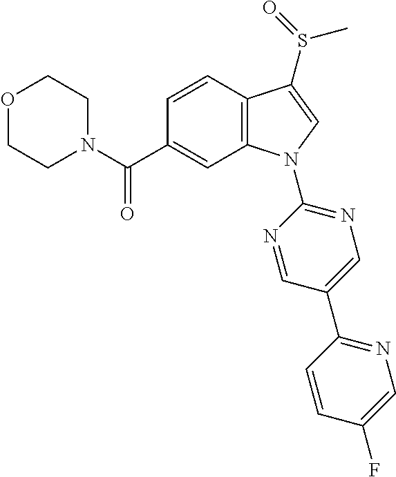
O1CCN(C(C2=CC3=C(C=C2)C(S(=O)C)=CN3C2=NC=C(C3=NC=C(F)C=C3)C=N2)=O)CC1
